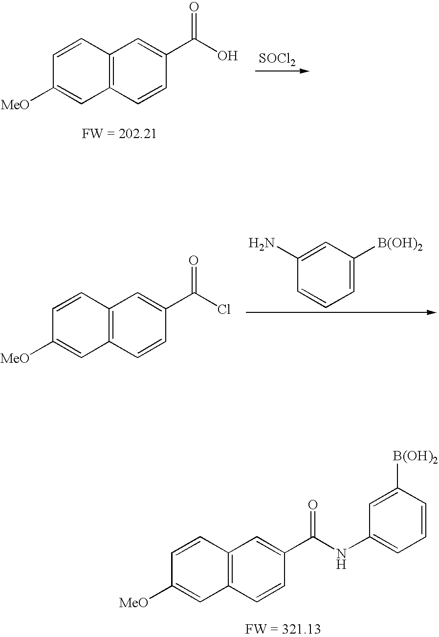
C12=C(C=CC(C(O)=O)=C1)C=C([MeO])C=C2.[SOCl2].C12=C(C=CC(C(NC3=CC=CC([B(OH)2])=C3)=O)=C1)C=C([MeO])C=C2.C12=C(C=CC(C(Cl)=O)=C1)C=C([MeO])C=C2.C1=C(N)C=CC=C1[B(OH)2]
